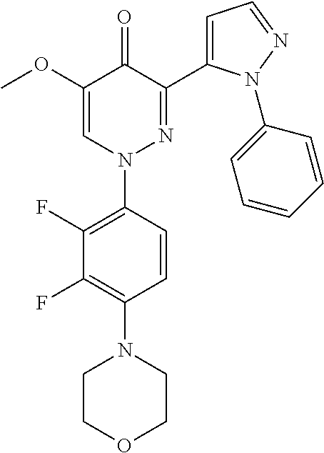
C1(OC)=CN(C2=C(F)C(F)=C(N3CCOCC3)C=C2)N=C(C2=CC=NN2C2=CC=CC=C2)C1=O
